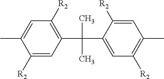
C1([R2])=CC(C(C2=CC([R2])=C(C)C=C2[R2])(C)C)=C([R2])C=C1C
